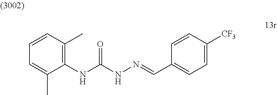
C1=C(C)C(NC(NN=CC2=CC=C([CF3])C=C2)=O)=C(C)C=C1
